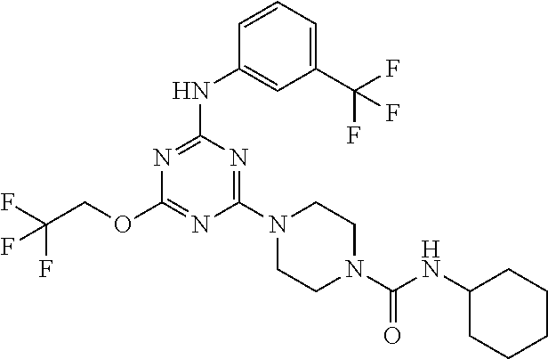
FC(COC1=NC(N2CCN(C(NC3CCCCC3)=O)CC2)=NC(NC2=CC(C(F)(F)F)=CC=C2)=N1)(F)F
